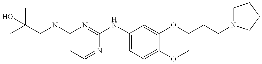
N(C1=CC=NC(NC2=CC=C(OC)C(OCCCN3CCCC3)=C2)=N1)(CC(C)(C)O)C
